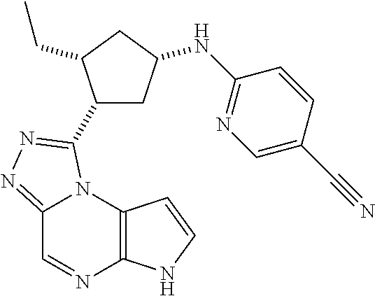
C12=NN=C(C3CC(NC4=NC=C(C#N)C=C4)CC3CC)N1C1=C(N=C2)NC=C1
